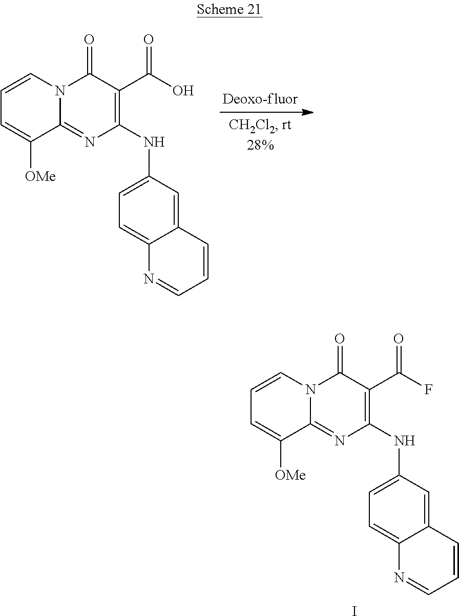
C1=CN2C(=NC(NC3=CC=C4C(=C3)C=CC=N4)=C(C(O)=O)C2=O)C([OMe])=C1.C1=CN2C(=NC(NC3=CC=C4C(=C3)C=CC=N4)=C(C(F)=O)C2=O)C([OMe])=C1.I
